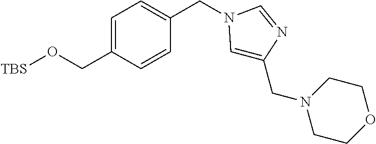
C1=C(CO[TBS])C=CC(CN2C=C(CN3CCOCC3)N=C2)=C1
